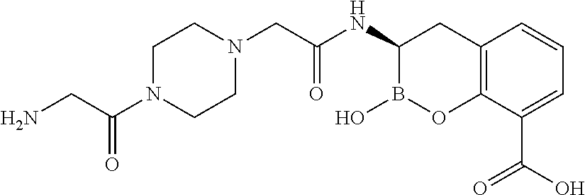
C1N(C(CN)=O)CCN(CC(NC2B(O)OC3=C(C2)C=CC=C3C(O)=O)=O)C1
